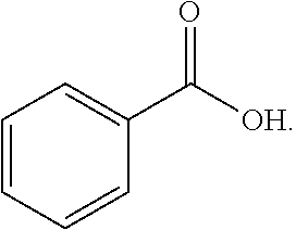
C1=CC=CC(C([OH])=O)=C1
